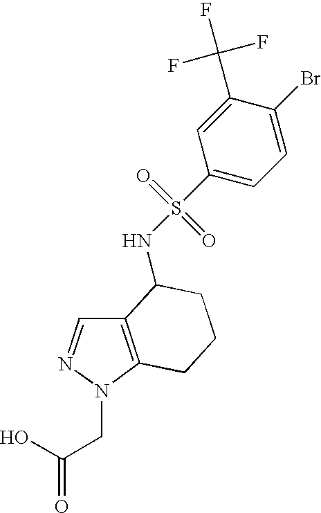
C12=C(N(CC(=O)O)N=C1)CCCC2NS(=O)(=O)C1=CC=C(Br)C(C(F)(F)F)=C1
